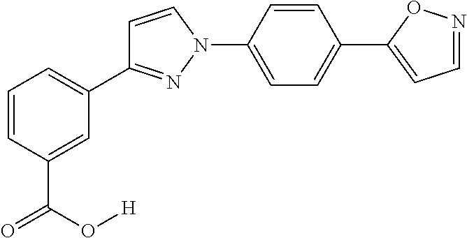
C1=CC(C(=O)O[H])=CC(C2=NN(C3=CC=C(C4=CC=NO4)C=C3)C=C2)=C1
